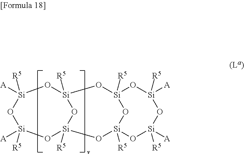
[A][Si]1([R5])O[Si]2([R5])O[Si]3([R5])O[Si]([A])([R5])O[Si]([A])([R5])O[Si]([R5])(O[Si]([R5])(O[Si]([A])([R5])O1)O2)O3
